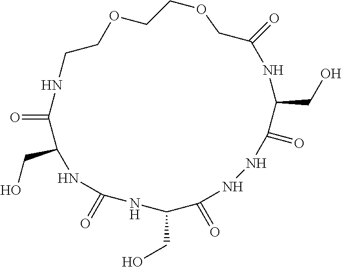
O=C1C(CO)NC(=O)NC(CO)C(=O)NNC(=O)C(CO)NC(=O)COCCOCCN1
